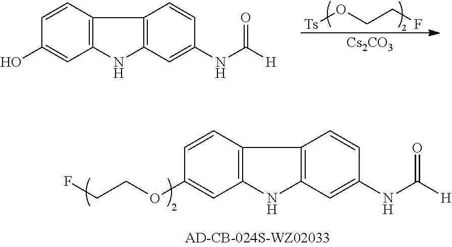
C1=CC2=C(C=C1OCCF)NC1=C2C=CC(NC([H])=O)=C1.[Ts]OCCF.[Cs2CO3].C1=CC2=C(C=C1O)NC1=C2C=CC(NC([H])=O)=C1
